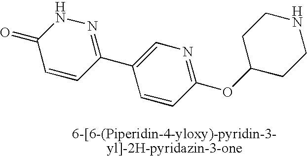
C1(C2=CN=C(OC3CCNCC3)C=C2)=NNC(=O)C=C1
